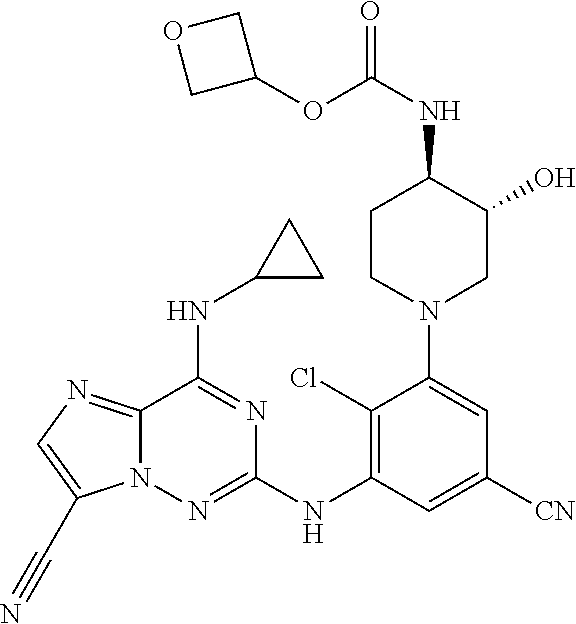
C12=NC=C(C#N)N1N=C(NC1=C(Cl)C(N3CC(O)C(NC(OC4COC4)=O)CC3)=CC([CN])=C1)N=C2NC1CC1
